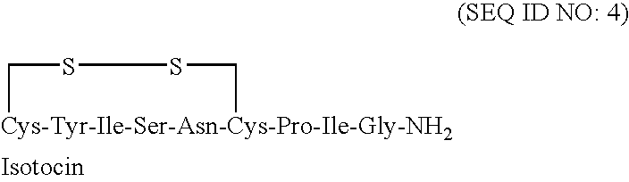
[Cys-Tyr-Ile-Ser-Asn-Cys-Pro-Ile-Gly-NH2]1CSSC1
